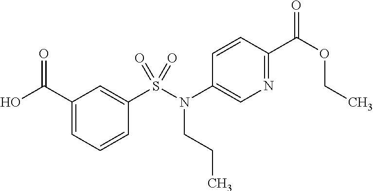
C1(C(O)=O)=CC=CC(S(N(C2=CN=C(C(OCC)=O)C=C2)CCC)(=O)=O)=C1
